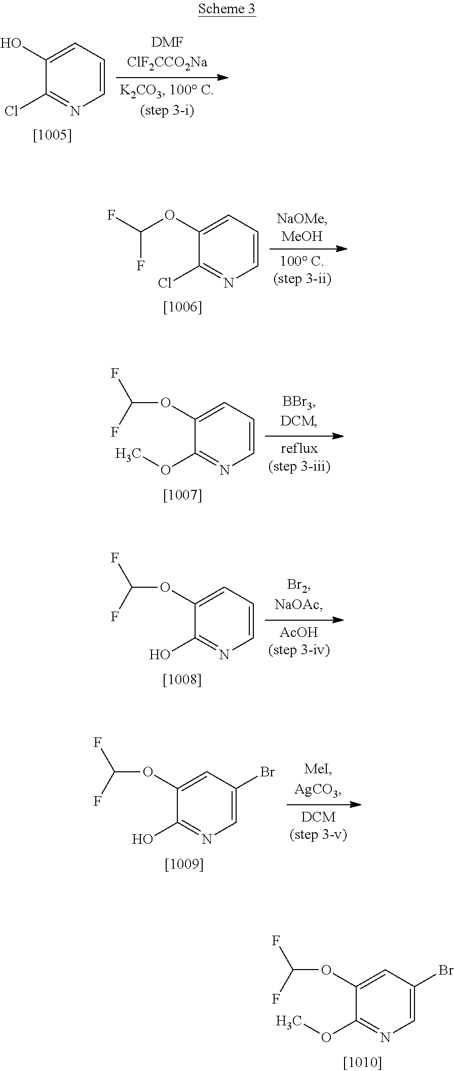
C1(O)=CC=CN=C1Cl.C1(OC(F)F)=CC=CN=C1Cl.C1(OC(F)F)=CC(Br)=CN=C1OC.C1(OC(F)F)=CC=CN=C1OC.C1(OC(F)F)=CC=CN=C1O.C1(OC(F)F)=CC(Br)=CN=C1O
